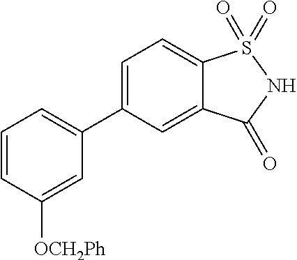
C1=CC([OCH2Ph])=CC(C2=CC=C3C(=C2)C(=O)NS3(=O)=O)=C1
